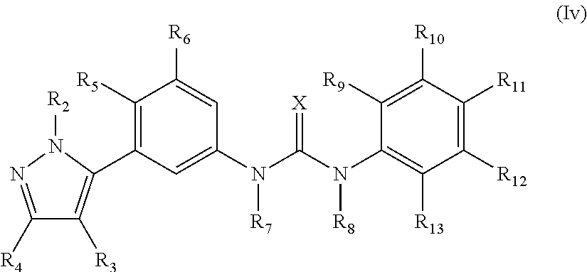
C1([R4])=NN([R2])C(C2=C([R5])C([R6])=CC(N(C(N([R8])C3=C([R13])C([R12])=C([R11])C([R10])=C3[R9])=[X])[R7])=C2)=C1[R3]
